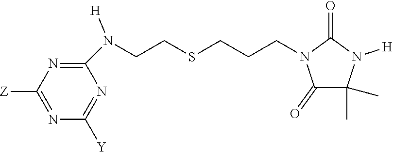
C1(N([H])CCSCCCN2C(=O)C(C)(C)N([H])C2=O)=NC([Z])=NC([Y])=N1
